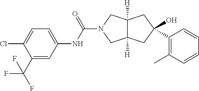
OC1(C2=C(C)C=CC=C2)CC2([H])C([H])(CN(C(NC3=CC=C(Cl)C(C(F)(F)F)=C3)=O)C2)C1
